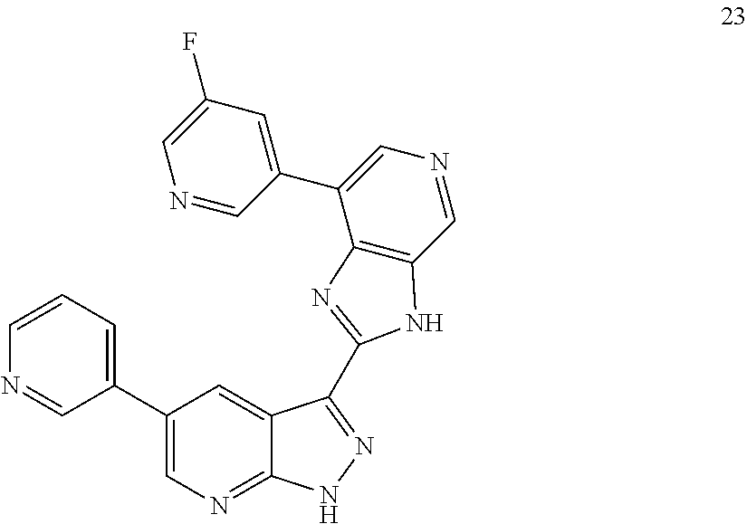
N1=CC(C2=CN=C3C(=C2)C(C2=NC4=C(C=NC=C4C4=CC(F)=CN=C4)N2)=NN3)=CC=C1
